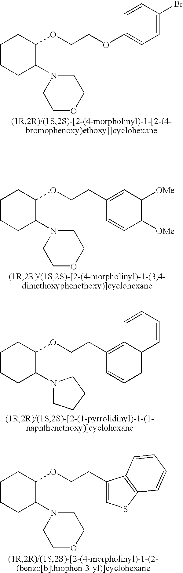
C1CCC(N2CCOCC2)C(OCCOC2=CC=C(Br)C=C2)C1.C1CCC(N2CCOCC2)C(OCCC2=CC([OMe])=C([OMe])C=C2)C1.C1CCC(N2CCCC2)C(OCCC2=C3C(=CC=C2)C=CC=C3)C1.C1CCC(N2CCOCC2)C(OCCC2=CSC3=C2C=CC=C3)C1
